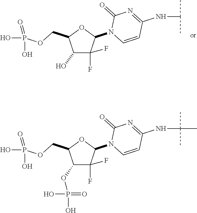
C1(O)C(F)(F)C(N2C=CC(NC(C)C)=NC2=O)OC1COP(O)(=O)O.C1(OP(O)(O)=O)C(F)(F)C(N2C=CC(NC(C)(C)C)=NC2=O)OC1COP(O)(=O)O
